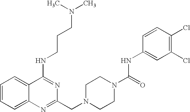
C12=CC=CC=C1C(NCCCN(C)C)=NC(CN1CCN(C(NC3=CC(Cl)=C(Cl)C=C3)=O)CC1)=N2
